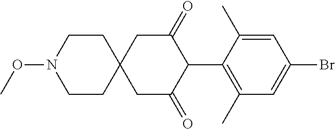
C1CC2(CCN1OC)CC(=O)C(C1=C(C)C=C(Br)C=C1C)C(=O)C2
